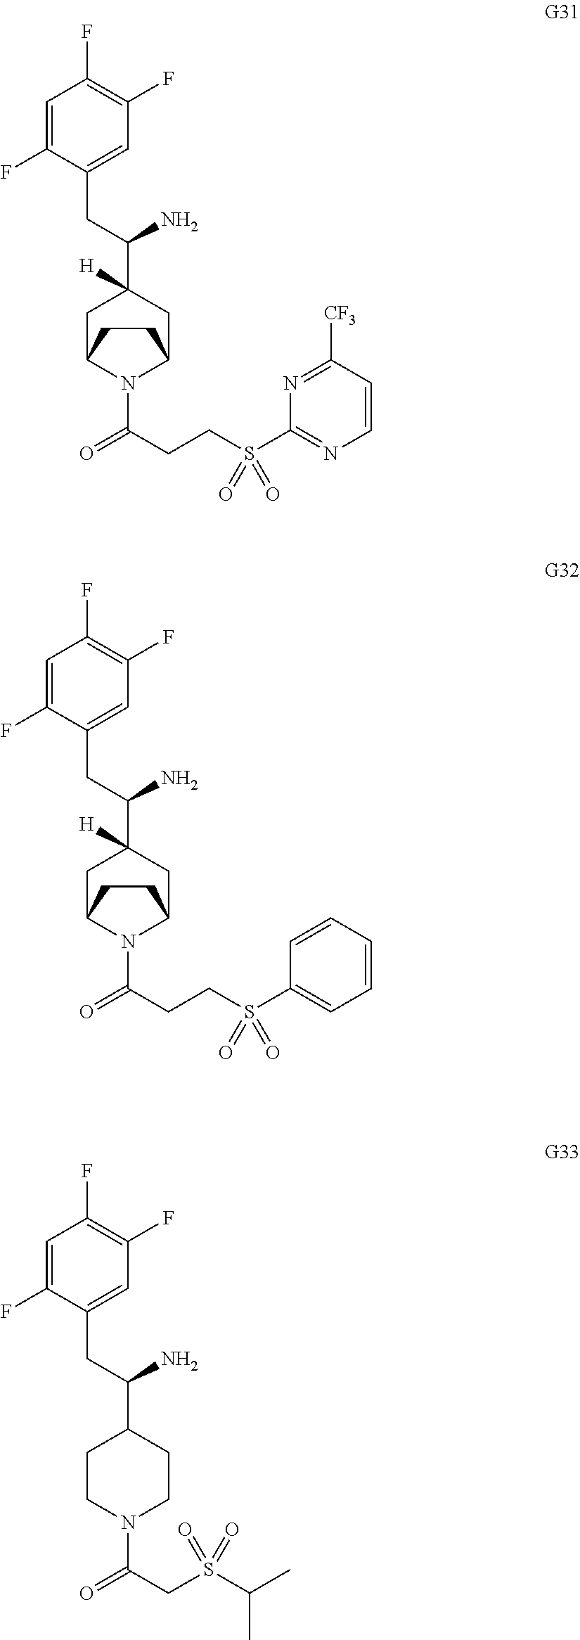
C1=C(F)C(CC(C2([H])CC3N(C(=O)CCS(C4=NC=CC([CF3])=N4)(=O)=O)C(C2)CC3)N)=CC(F)=C1F.C1=C(F)C(CC(C2([H])CC3N(C(=O)CCS(C4=CC=CC=C4)(=O)=O)C(C2)CC3)N)=CC(F)=C1F.C1=C(F)C(CC(C2CCN(C(=O)CS(C(C)C)(=O)=O)CC2)N)=CC(F)=C1F
